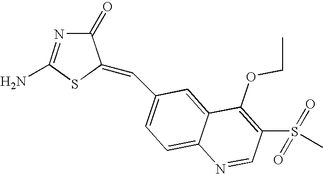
C1(C=C2C(=O)N=C(N)S2)=CC=C2C(=C1)C(OCC)=C(S(C)(=O)=O)C=N2
